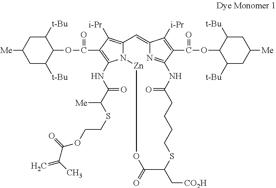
C1C([t-Bu])C(OC(C2=C(NC(C(SCCOC(C(C)=C)=O)[Me])=O)N3C(=C2[i-Pr])C=C2N=C(C(C(=O)OC4C([t-Bu])CC([Me])CC4[t-Bu])=C2[i-Pr])NC(=O)CCCCSC(C[CO2H])C(=O)O[Zn]3)=O)C([t-Bu])CC1[Me]
